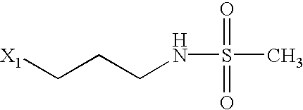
[X1]CCCNS(=O)(=O)C
